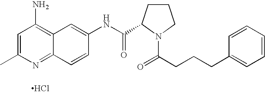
Cl.C12=NC(C)=CC(N)=C1C=C(NC(=O)C1CCCN1C(=O)CCCC1=CC=CC=C1)C=C2
